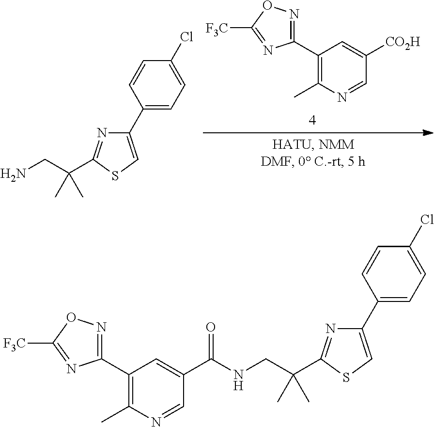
C1(C2=NOC([F3C])=N2)=C(C)N=CC([CO2H])=C1.C1(C2=CC=C(Cl)C=C2)=CSC(C(CN)(C)C)=N1.C1(C2=CC=C(Cl)C=C2)=CSC(C(C)(C)CNC(C2=CC(C3=NOC([F3C])=N3)=C(C)N=C2)=O)=N1
